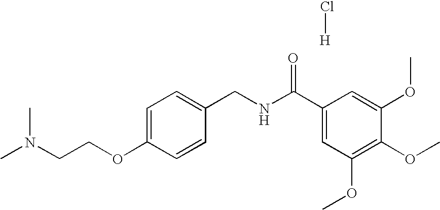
C1(C(NCC2=CC=C(OCCN(C)C)C=C2)=O)=CC(OC)=C(OC)C(OC)=C1.Cl[H]
